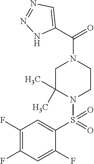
C1(F)=C(F)C=C(F)C(S(N2C(C)(C)CN(C(C3=CN=NN3)=O)CC2)(=O)=O)=C1
